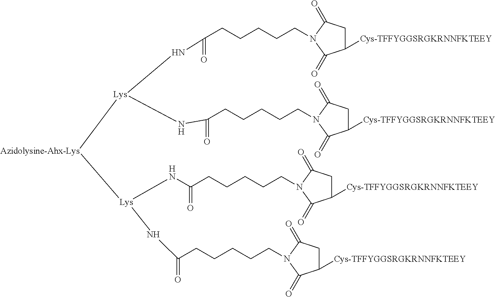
[Azidolysine-Ahx-Lys]([Lys](NC(CCCCCN1C(=O)CC([Cys-TFFYGGSRGKRNNFKTEEY])C1=O)=O)NC(CCCCCN1C(=O)CC([Cys-TFFYGGSRGKRNNFKTEEY])C1=O)=O)[Lys](NC(CCCCCN1C(=O)CC([Cys-TFFYGGSRGKRNNFKTEEY])C1=O)=O)NC(=O)CCCCCN1C(=O)CC([Cys-TFFYGGSRGKRNNFKTEEY])C1=O
